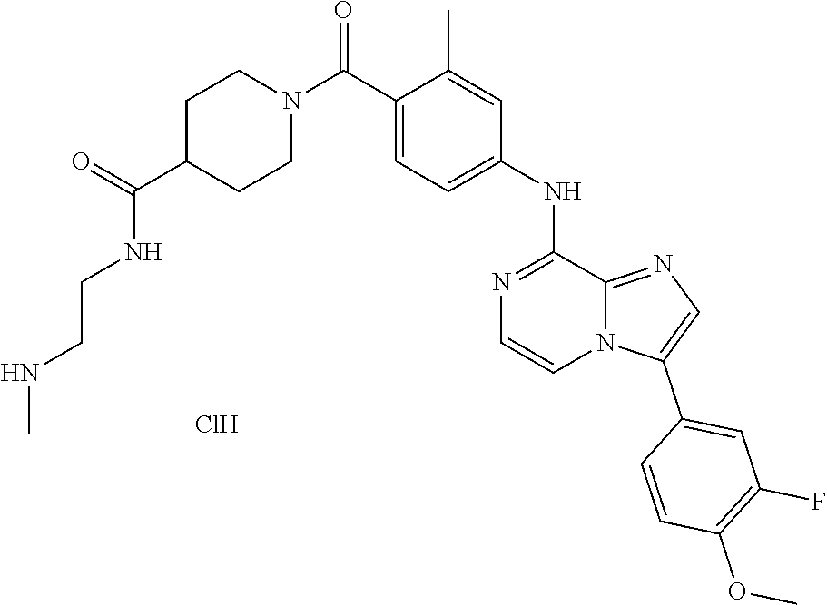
C1=CN2C(=NC=C2C2=CC(F)=C(OC)C=C2)C(NC2=CC=C(C(N3CCC(C(NCCNC)=O)CC3)=O)C(C)=C2)=N1.Cl
